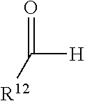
O=C([R12])[H]
